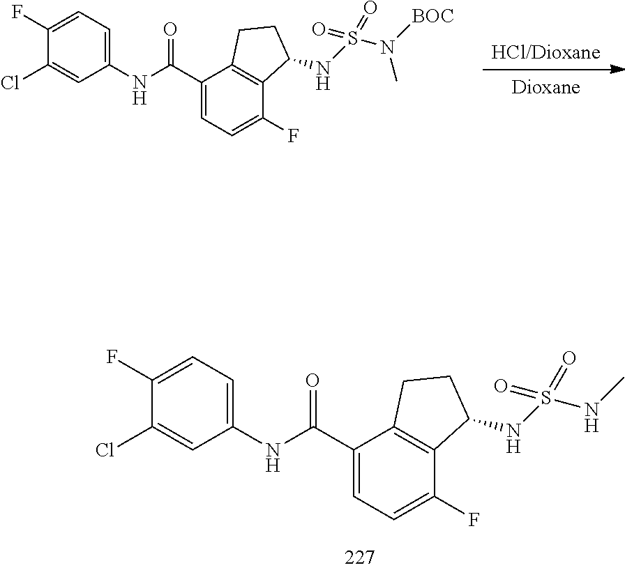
C1(Cl)=CC(NC(C2=CC=C(F)C3=C2CCC3NS(=O)(=O)NC)=O)=CC=C1F.[Dioxane].[HCl/Dioxane].C1(Cl)=CC(NC(C2=CC=C(F)C3=C2CCC3NS(=O)(=O)N(C)[BOC])=O)=CC=C1F
